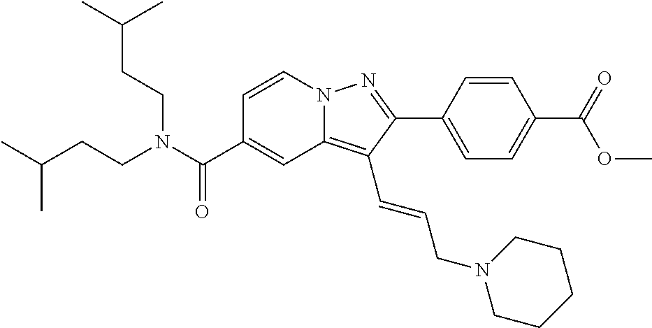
C1=CN2C(=C(C=CCN3CCCCC3)C(C3=CC=C(C(=O)OC)C=C3)=N2)C=C1C(N(CCC(C)C)CCC(C)C)=O
